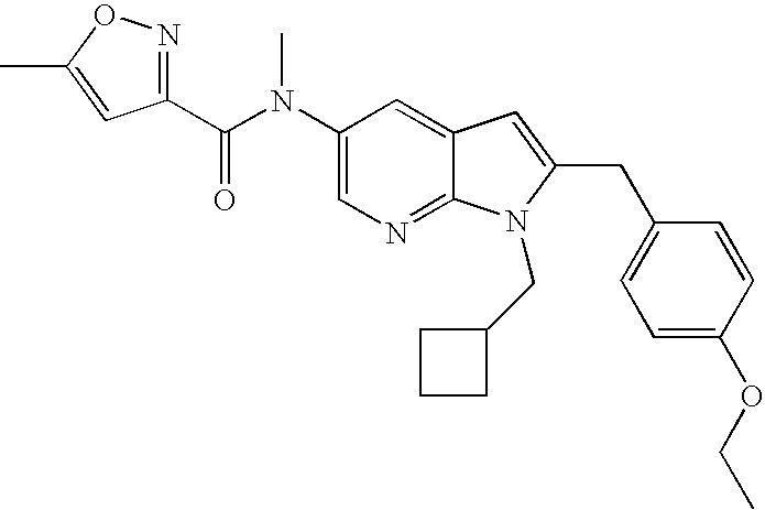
C1(N(C(C2=NOC(C)=C2)=O)C)=CN=C2C(=C1)C=C(CC1=CC=C(OCC)C=C1)N2CC1CCC1
